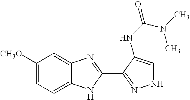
C1=C2C(=CC([CH3O])=C1)N=C(C1=NNC=C1NC(=O)N(C)C)N2
